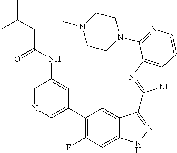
C1=C(C2=C(F)C=C3C(=C2)C(C2=NC4=C(N2)C=CN=C4N2CCN(C)CC2)=NN3)C=C(NC(=O)CC(C)C)C=N1
